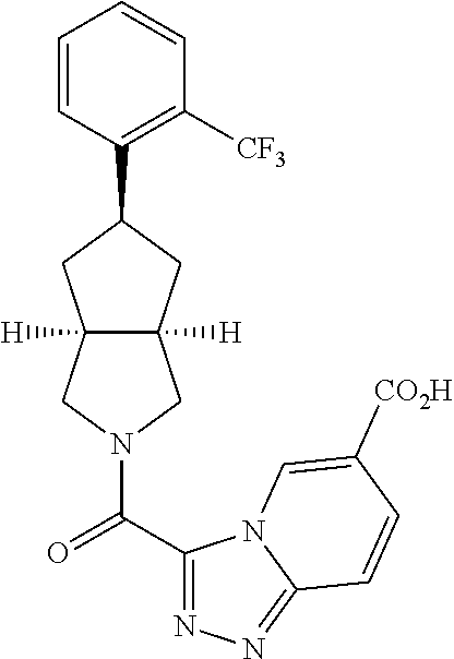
C1=CC(C2CC3([H])C([H])(C2)CN(C(=O)C2=NN=C4N2C=C([CO2H])C=C4)C3)=C([CF3])C=C1
